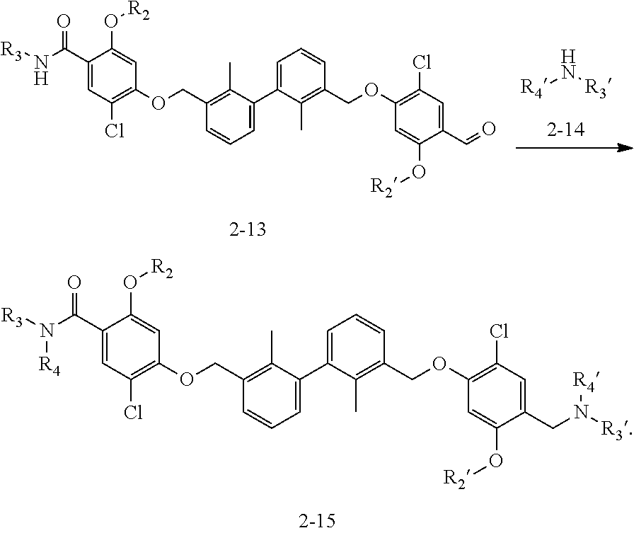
[R4]N[R3].C1=C(C(N[R3])=O)C(O[R2])=CC(OCC2=C(C)C(C3=CC=CC(COC4=C(Cl)C=C(C=O)C(O[R2])=C4)=C3C)=CC=C2)=C1Cl.C1=C(C(N([R3])[R4])=O)C(O[R2])=CC(OCC2=C(C)C(C3=CC=CC(COC4=C(Cl)C=C(CN([R4])[R3])C(O[R2])=C4)=C3C)=CC=C2)=C1Cl
